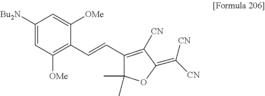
C1([Bu2N])=CC([OMe])=C(C=CC2=C([CN])C(=C([CN])[CN])OC2(C)C)C([OMe])=C1
